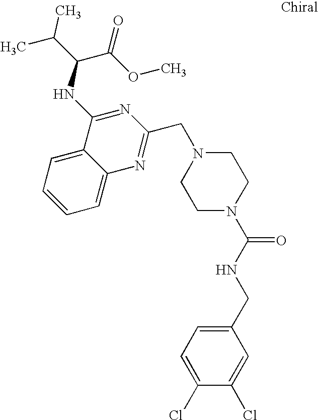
C1=C2C(=CC=C1)C(NC(C(C)C)C(OC)=O)=NC(CN1CCN(C(=O)NCC3=CC=C(Cl)C(Cl)=C3)CC1)=N2
